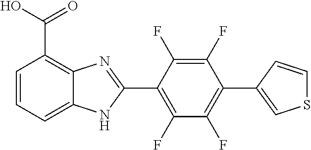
C1(F)=C(C2=NC3=C(C(O)=O)C=CC=C3N2)C(F)=C(F)C(C2=CSC=C2)=C1F
